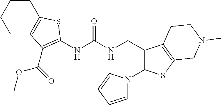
C1CC2=C(CC1)C(C(OC)=O)=C(NC(NCC1=C(N3C=CC=C3)SC3=C1CCN(C)C3)=O)S2
